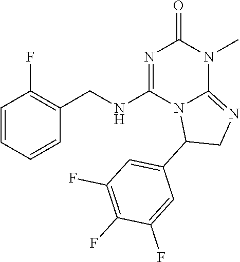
C1(CNC2=NC(=O)N(C)C3=NCC(C4=CC(F)=C(F)C(F)=C4)N23)=C(F)C=CC=C1
